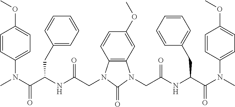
C12=C(C=C(OC)C=C1)N(CC(NC(C(N(C)C1=CC=C(OC)C=C1)=O)CC1=CC=CC=C1)=O)C(=O)N2CC(NC(C(N(C)C1=CC=C(OC)C=C1)=O)CC1=CC=CC=C1)=O
